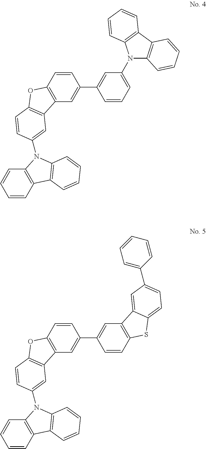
C1=CC2=C(C=C1)N(C1=CC3=C(OC4=C3C=C(C3=CC(N5C6=C(C7=C5C=CC=C7)C=CC=C6)=CC=C3)C=C4)C=C1)C1=C2C=CC=C1.C1=CC2=C(C=C1)N(C1=CC3=C(OC4=C3C=C(C3=CC5=C(C=C3)SC3=CC=C(C6=CC=CC=C6)C=C53)C=C4)C=C1)C1=C2C=CC=C1
